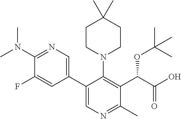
N(C1=NC=C(C2=CN=C(C)C(C(C(O)=O)OC(C)(C)C)=C2N2CCC(C)(C)CC2)C=C1F)(C)C
